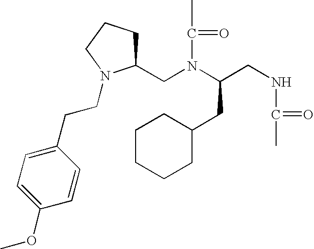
C(N(CC1CCCN1CCC1=CC=C(OC)C=C1)C(CNC(C)=O)CC1CCCCC1)(C)=O
